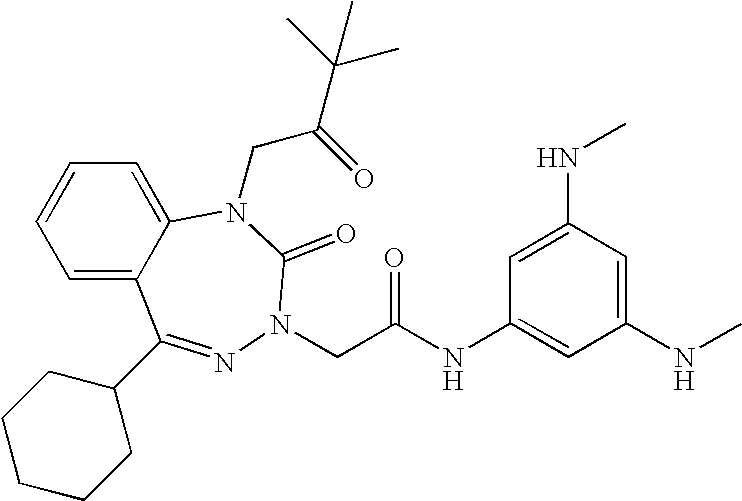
C1=C2C(=CC=C1)N(CC(=O)C(C)(C)C)C(=O)N(CC(NC1=CC(NC)=CC(NC)=C1)=O)N=C2C1CCCCC1
